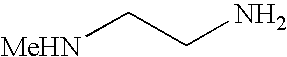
[MeHN]CCN
